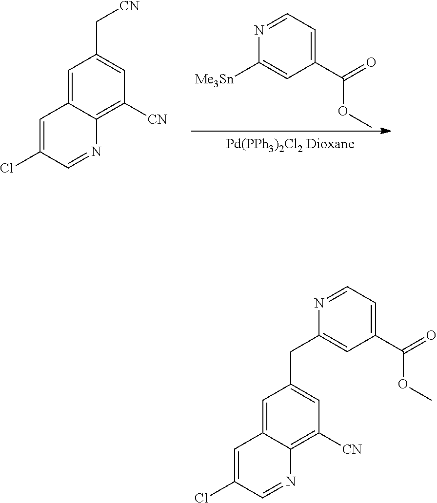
C12=CC(C[CN])=CC([CN])=C1N=CC(Cl)=C2.N1=CC=C(C(=O)OC)C=C1[Me3Sn].C1=C2C(=C([CN])C=C1CC1=CC(C(OC)=O)=CC=N1)N=CC(Cl)=C2
